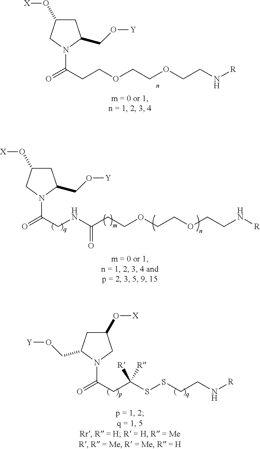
C1C(O[X])CN(C(CNC(CCOCCOCCN[R])=O)=O)C1CO[Y].C1(O[X])CC(CO[Y])N(C(CC(SSCCN[R])([R])[R])=O)C1.C1C(O[X])CN(C(CCOCCOCCN[R])=O)C1CO[Y]
